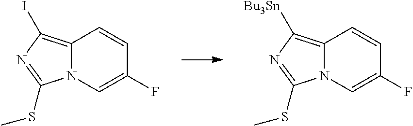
C12=C(I)N=C(SC)N1C=C(F)C=C2.C12=C([Bu3Sn])N=C(SC)N1C=C(F)C=C2
